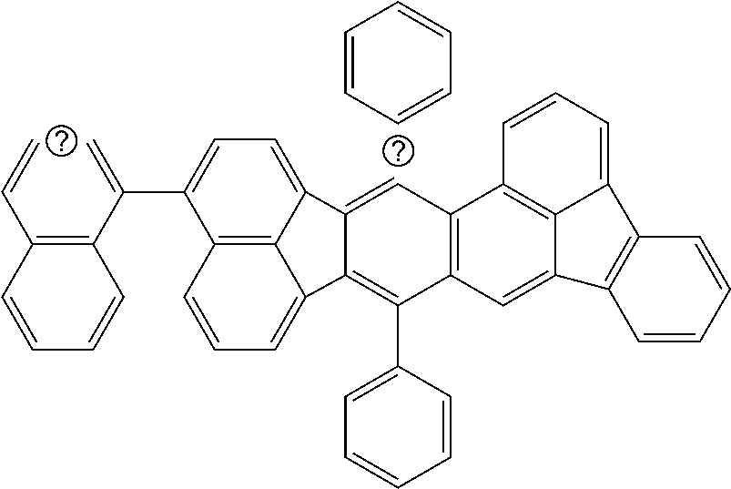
C1=CC=C2C3=C1C(C(=C)C1=C(C=C)C=CC=C1)=CC=C3C1=CC3=C(C(C4=CC=CC=C4)=C21)C=C1C2=C3C=CC=C2C2=C1C=CC=C2.C1=CC=CC=C1
